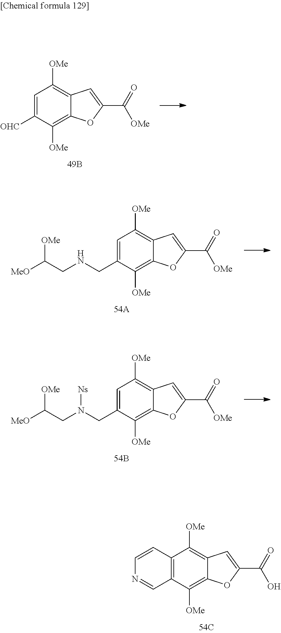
C1=C([OHC])C([OMe])=C2C(=C1[OMe])C=C(C(=O)[OMe])O2.C1=C(CNCC([MeO])[OMe])C([OMe])=C2C(=C1[OMe])C=C(C(=O)[OMe])O2.C1=C(CN(CC([MeO])[OMe])[Ns])C([OMe])=C2C(=C1[OMe])C=C(C(=O)[OMe])O2.C12=C(C([OMe])=C3C(=C1[OMe])C=C(C(=O)O)O3)C=NC=C2
